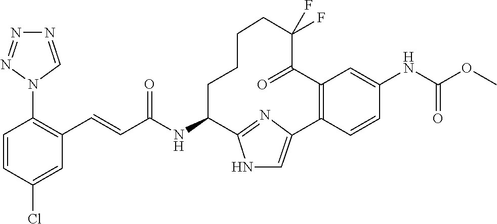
C1(C=CC(NC2C3=NC(=CN3)C3=C(C=C(NC(OC)=O)C=C3)C(=O)C(F)(F)CCCC2)=O)=C(N2C=NN=N2)C=CC(Cl)=C1
